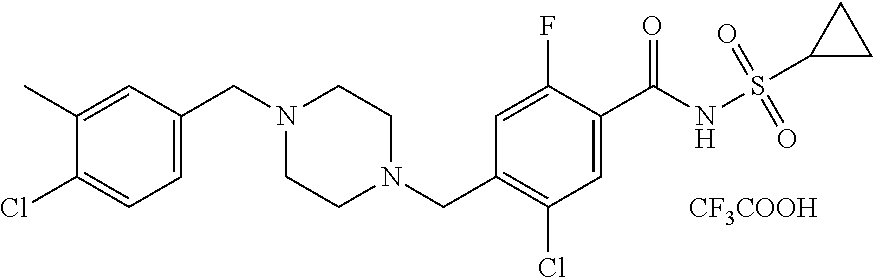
C1(C)=CC(CN2CCN(CC3=C(Cl)C=C(C(NS(C4CC4)(=O)=O)=O)C(F)=C3)CC2)=CC=C1Cl.[CF3COOH]
